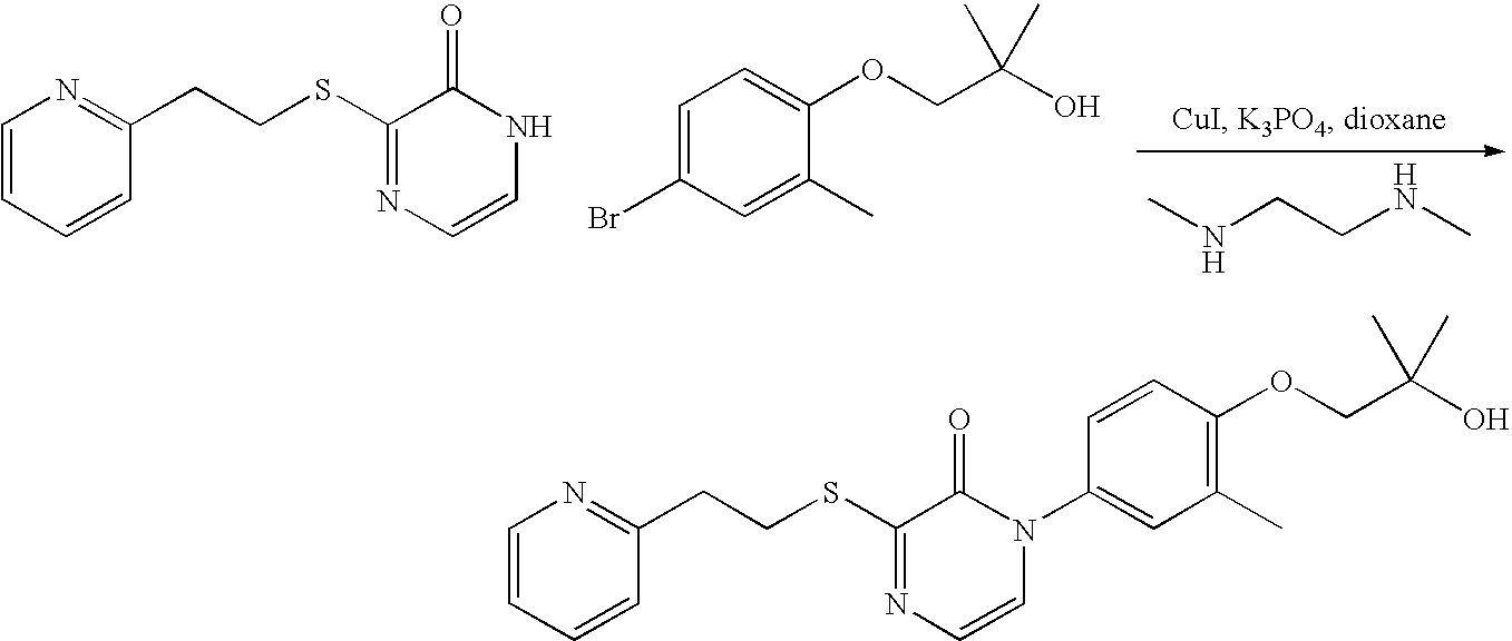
C1=CC=CC(CCSC2=NC=CNC2=O)=N1.C1=C(Br)C=C(C)C(OCC(O)(C)C)=C1.CNCCNC.N1=C(CCSC2=NC=CN(C3=CC(C)=C(OCC(O)(C)C)C=C3)C2=O)C=CC=C1
